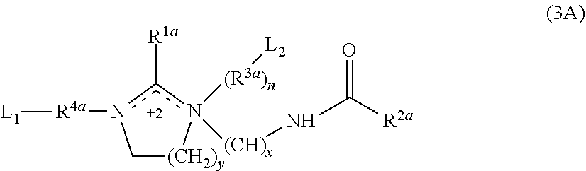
n1([R4a][L1])c([R1a])n([(R3a)n][L2])([(CH)x]NC([R2a])=O)[(CH2)y]C1
